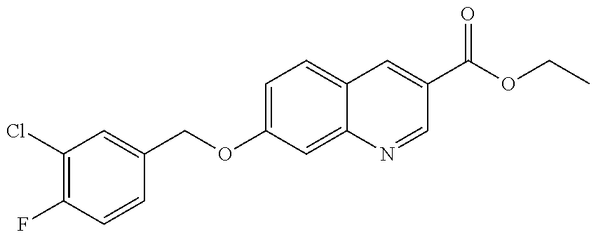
C1(Cl)=C(F)C=CC(COC2=CC=C3C(=C2)N=CC(C(OCC)=O)=C3)=C1
